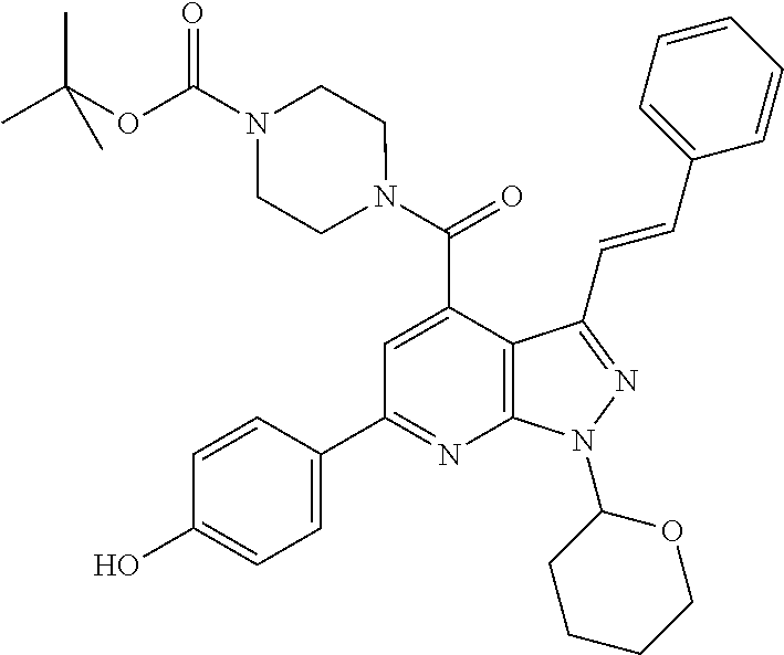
C1=C(C(N2CCN(C(OC(C)(C)C)=O)CC2)=O)C2=C(N=C1C1=CC=C(O)C=C1)N(C1CCCCO1)N=C2C=CC1=CC=CC=C1
